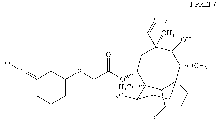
C1(SCC(OC2CC(C)(C=C)C(O)C(C)C34C(C2(C)C(C)CC3)C(=O)CC4)=O)CC(=NO)CCC1
